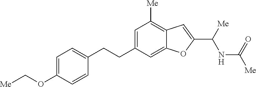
C(OC1=CC=C(CCC2=CC([Me])=C3C(=C2)OC(C([Me])NC(=O)[Me])=C3)C=C1)[Me]
